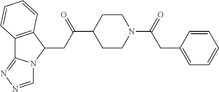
C1(CC(C2CCN(C(=O)CC3=CC=CC=C3)CC2)=O)C2=C(C3=NN=CN13)C=CC=C2
